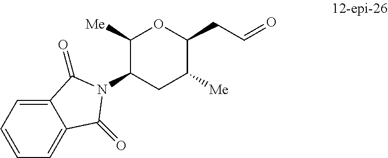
C1([Me])C(N2C(=O)C3=CC=CC=C3C2=O)CC([Me])C(CC=O)O1
